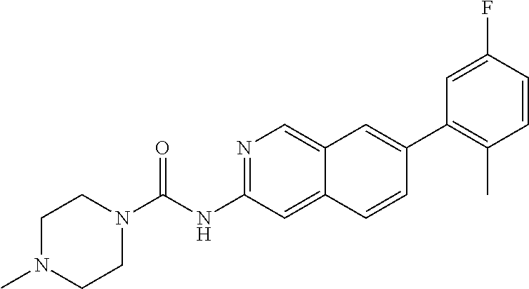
N1=C(NC(N2CCN(C)CC2)=O)C=C2C(=C1)C=C(C1=C(C)C=CC(F)=C1)C=C2
